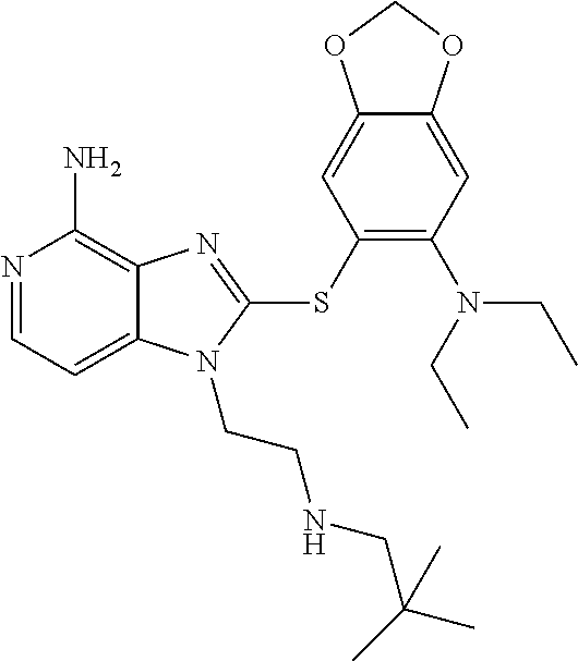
N1=CC=C2C(=C1N)N=C(SC1=C(N(CC)CC)C=C3C(=C1)OCO3)N2CCNCC(C)(C)C
